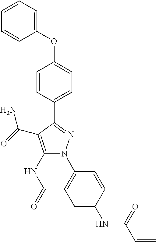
C12=C(C(N)=O)C(C3=CC=C(OC4=CC=CC=C4)C=C3)=NN1C1=C(C(=O)N2)C=C(NC(=O)C=C)C=C1
